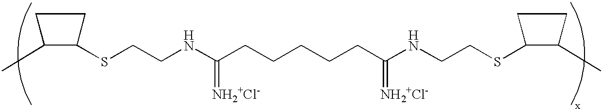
C1C(C)C(SCCNC(CCCCCC(NCCSC2CCC2C)=[NH2+Cl-])=[NH2+Cl-])C1
